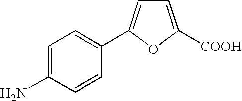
C1=C(N)C=CC(C2=CC=C([COOH])O2)=C1
